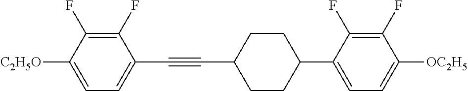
C1(F)=C(F)C([C2H5O])=CC=C1C#CC1CCC(C2=CC=C([OC2H5])C(F)=C2F)CC1
